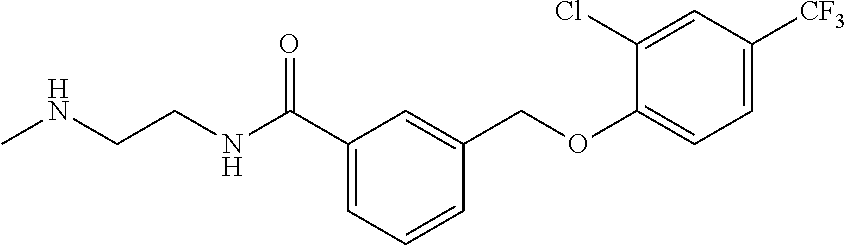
C1(C(NCCNC)=O)=CC=CC(COC2=CC=C([CF3])C=C2Cl)=C1
